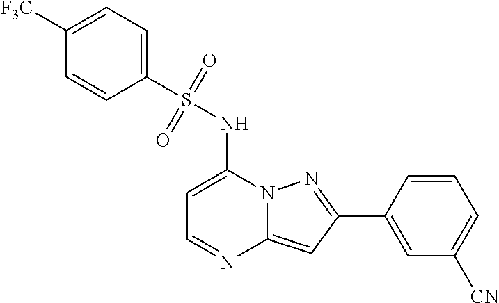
C1=C(NS(C2=CC=C([F3C])C=C2)(=O)=O)N2C(=CC(C3=CC([CN])=CC=C3)=N2)N=C1
